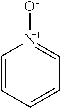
C1=CC=CC=[N+]1[O-]
